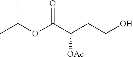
CC(OC(C(CCO)[OAc])=O)C
